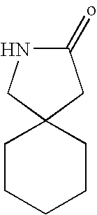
C1CCCCC12CC(=o)NC2
